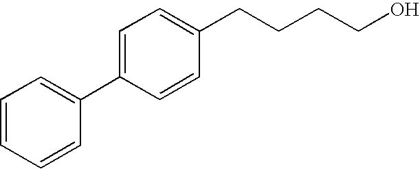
C1=CC=CC(C2=CC=C(CCCCO)C=C2)=C1
